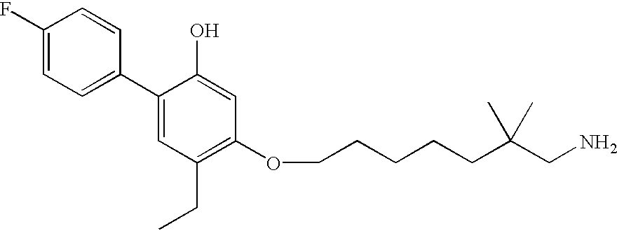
C1(F)=CC=C(C2=CC(CC)=C(OCCCCCC(CN)(C)C)C=C2O)C=C1
